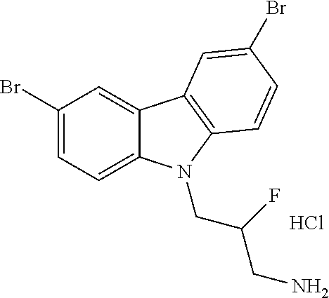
C1(Br)=CC=C2C(=C1)C1=C(N2CC(F)CN)C=CC(Br)=C1.Cl
